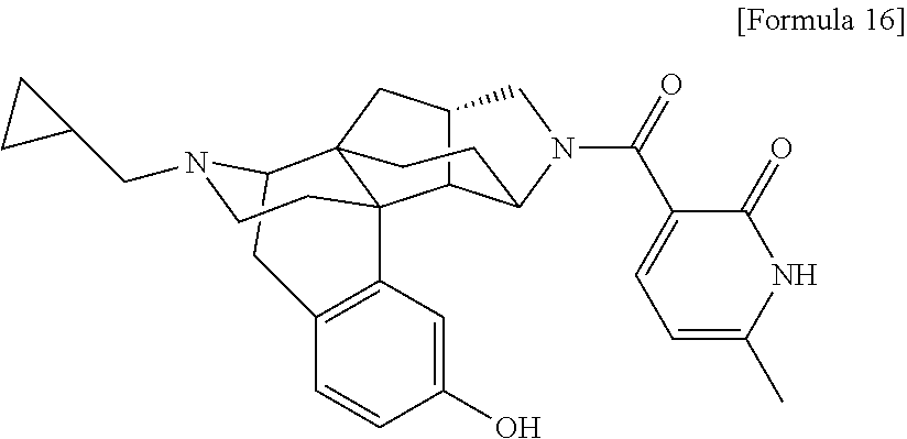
C12C3C(N(C(=O)C4=CC=C(C)NC4=O)C1)CCC1(C2)C32C3=C(CC1N(CC1CC1)CC2)C=CC(O)=C3
